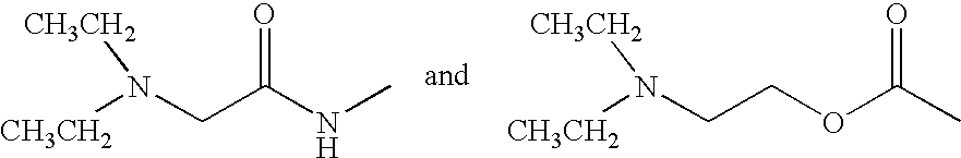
N(CCOC(C)=O)([CH3CH2])[CH3CH2].N(CC(NC)=O)([CH3CH2])[CH3CH2]
